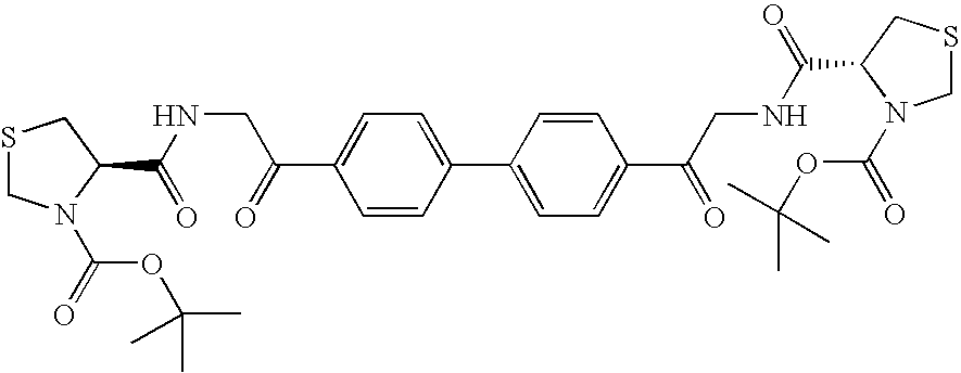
C1=CC(C2=CC=C(C(=O)CNC(=O)C3CSCN3C(OC(C)(C)C)=O)C=C2)=CC=C1C(CNC(=O)C1N(C(OC(C)(C)C)=O)CSC1)=O
